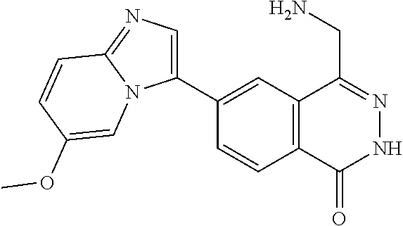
C1(C2=CN=C3N2C=C(OC)C=C3)=CC2=C(C=C1)C(=O)NN=C2CN
